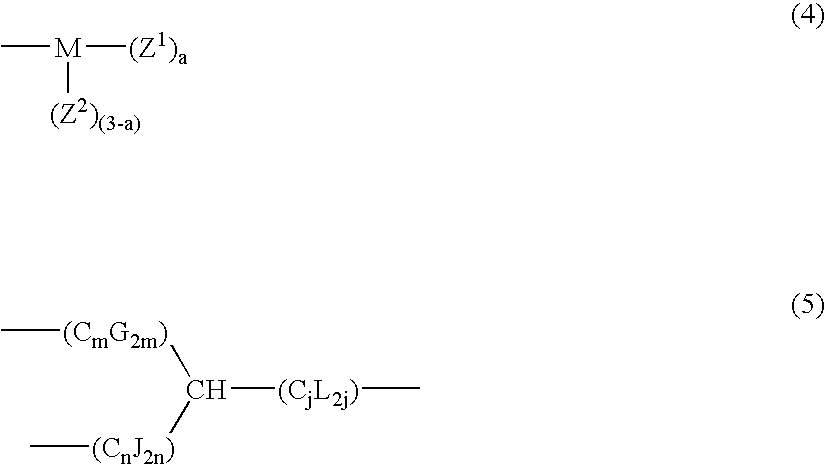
C[M]([(Z1)a])[(Z2)(3-a)].C[(CmG2m)]C([(CjL2j)]C)[(CnJ2n)]C
